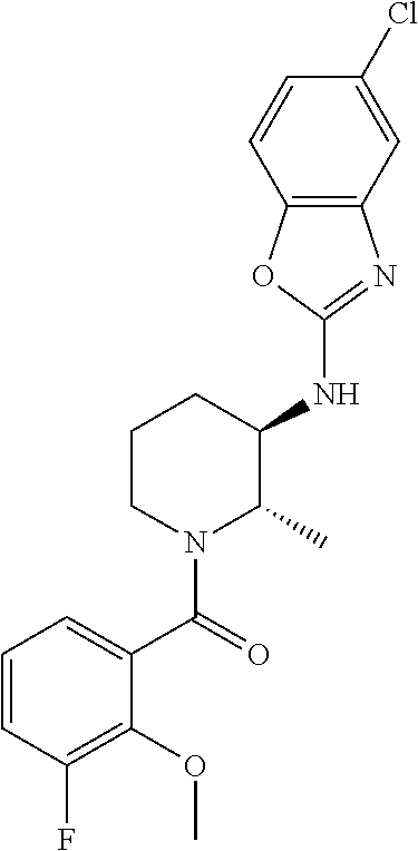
O(C1=C(F)C=CC=C1C(N1C(C)C(NC2=NC3=C(O2)C=CC(Cl)=C3)CCC1)=O)C
